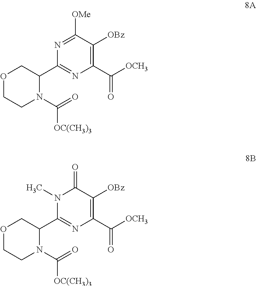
C1(C2COCCN2C(=O)[OC(CH3)3])=NC(C(=O)[OCH3])=C([OBz])C([OMe])=N1.C1(C2COCCN2C(=O)[OC(CH3)3])=NC(C(=O)[OCH3])=C([OBz])C(=O)N1C
